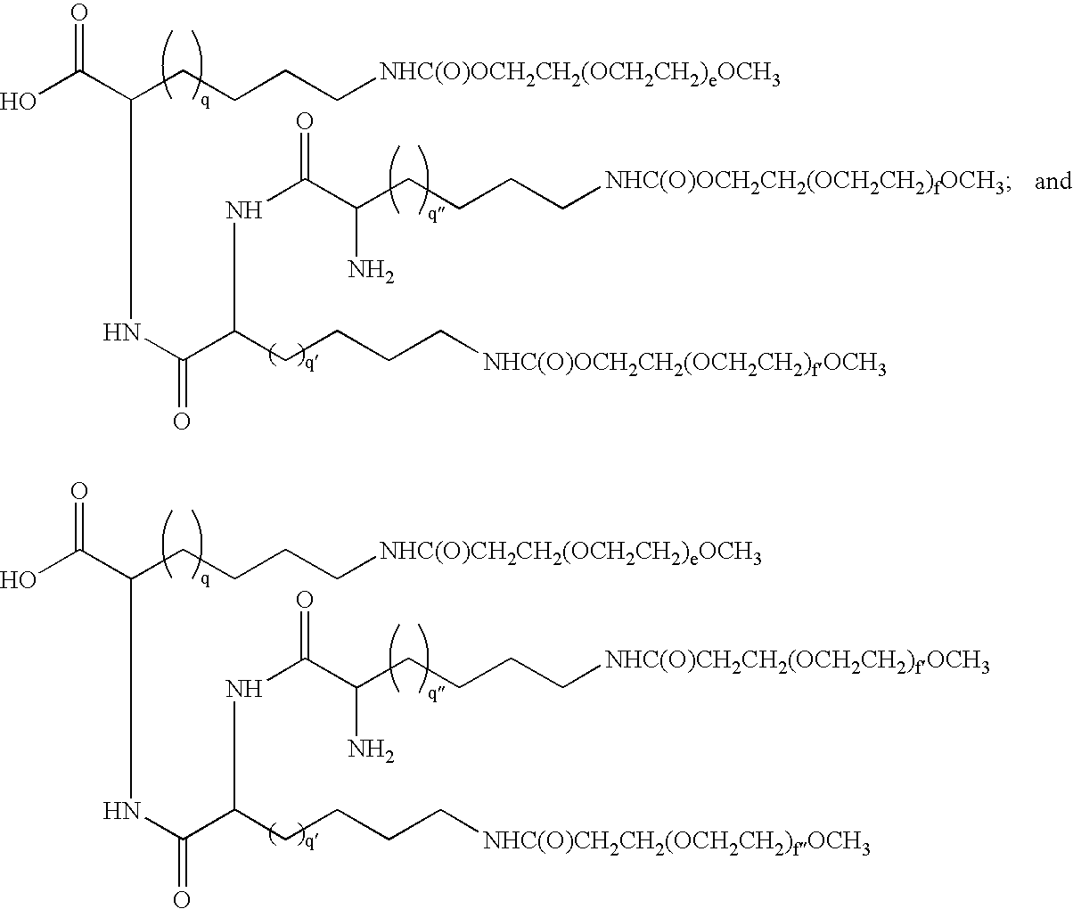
OC(C(NC(=O)C(CCCC[NHC(O)OCH2CH2(OCH2CH2)fOCH3])NC(C(CCCC[NHC(O)OCH2CH2(OCH2CH2)fOCH3])N)=O)CCCC[NHC(O)OCH2CH2(OCH2CH2)eOCH3])=O.OC(C(NC(=O)C(CCCC[NHC(O)CH2CH2(OCH2CH2)fOCH3])NC(C(CCCC[NHC(O)CH2CH2(OCH2CH2)fOCH3])N)=O)CCCC[NHC(O)CH2CH2(OCH2CH2)eOCH3])=O
